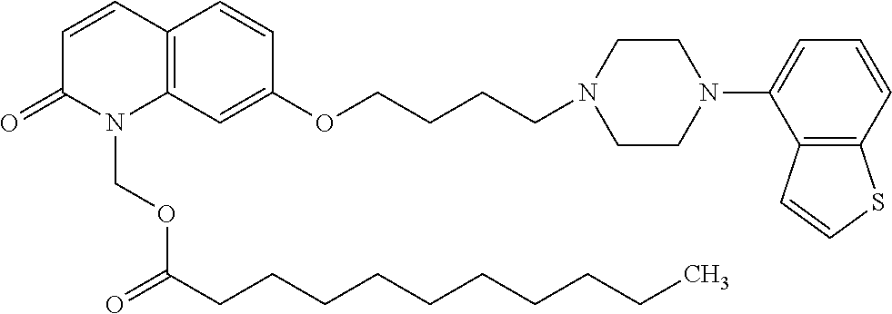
C12=C(C=C(OCCCCN3CCN(C4=CC=CC5=C4C=CS5)CC3)C=C1)N(COC(CCCCCCCCCC)=O)C(=O)C=C2
